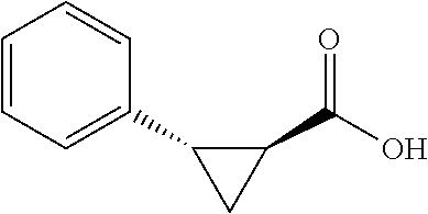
C1=CC=C(C2CC2C(O)=O)C=C1
